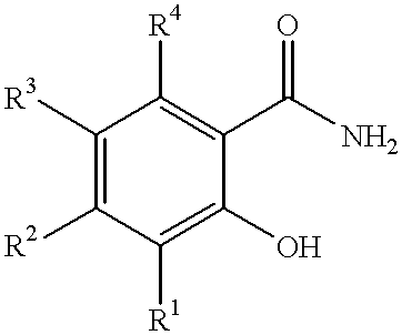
C1([R3])=C([R2])C([R1])=C(O)C(C(N)=O)=C1[R4]
